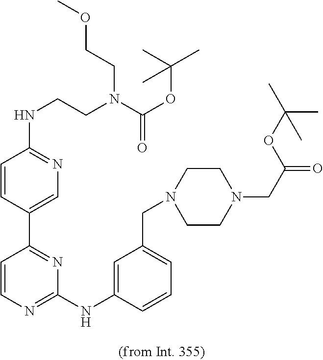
C1=C(C2=NC(NC3=CC(CN4CCN(CC(OC(C)(C)C)=O)CC4)=CC=C3)=NC=C2)C=CC(NCCN(C(OC(C)(C)C)=O)CCOC)=N1
